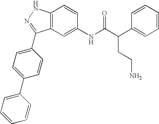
C12=C(C=C(NC(C(C3=CC=CC=C3)CCN)=O)C=C1)C(C1=CC=C(C3=CC=CC=C3)C=C1)=NN2
